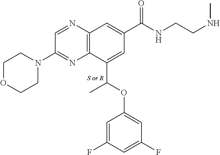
C1(C(OC2=CC(F)=CC(F)=C2)C)=CC(C(NCCNC)=O)=CC2=C1N=C(N1CCOCC1)C=N2.[S or R]
